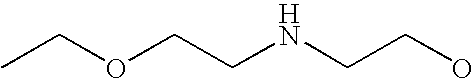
O(CCNCCO)CC
